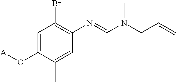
C1=C(O[A])C(C)=CC(N=CN(CC=C)C)=C1Br
